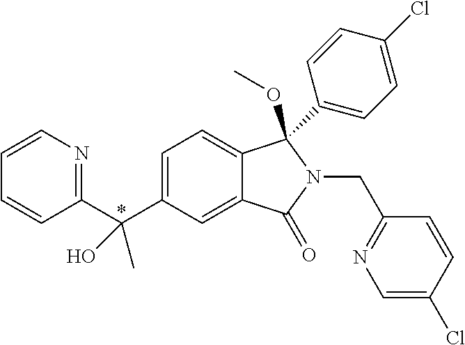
C1(C(C2=CC=C3C(=C2)C(=O)N(CC2=NC=C(Cl)C=C2)C3(OC)C2=CC=C(Cl)C=C2)(O)C)=NC=CC=C1
